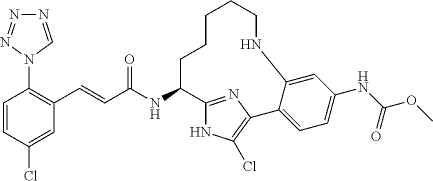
C1=CC(Cl)=CC(C=CC(NC2C3=NC(=C(Cl)N3)C3=CC=C(NC(OC)=O)C=C3NCCCCC2)=O)=C1N1C=NN=N1
